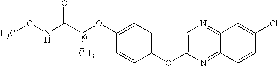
C1(OC2=CN=C3C(=N2)C=CC(Cl)=C3)=CC=C(O[(R)](C(NOC)=O)C)C=C1
